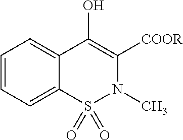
C1=CC=C2C(=C1)C(O)=C([COOR])N(C)S2(=O)=O
